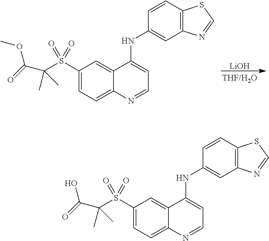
C1(S(C(C(O)=O)(C)C)(=O)=O)=CC=C2C(=C1)C(NC1=CC3=C(C=C1)SC=N3)=CC=N2.C1(S(C(C(OC)=O)(C)C)(=O)=O)=CC=C2C(=C1)C(NC1=CC3=C(C=C1)SC=N3)=CC=N2.[LiOH]
